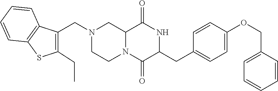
C12N(C(=O)C(CC3=CC=C(OCC4=CC=CC=C4)C=C3)NC1=O)CCN(CC1=C(CC)SC3=C1C=CC=C3)C2
